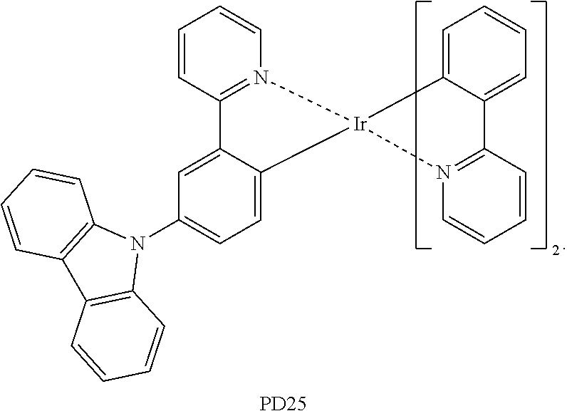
[PD25].C12=N(C=CC=C1)[Ir]1(C3=CC=C(N4C5=C(C6=C4C=CC=C6)C=CC=C5)C=C23)N2=C(C3=CC=CC=C13)C=CC=C2
